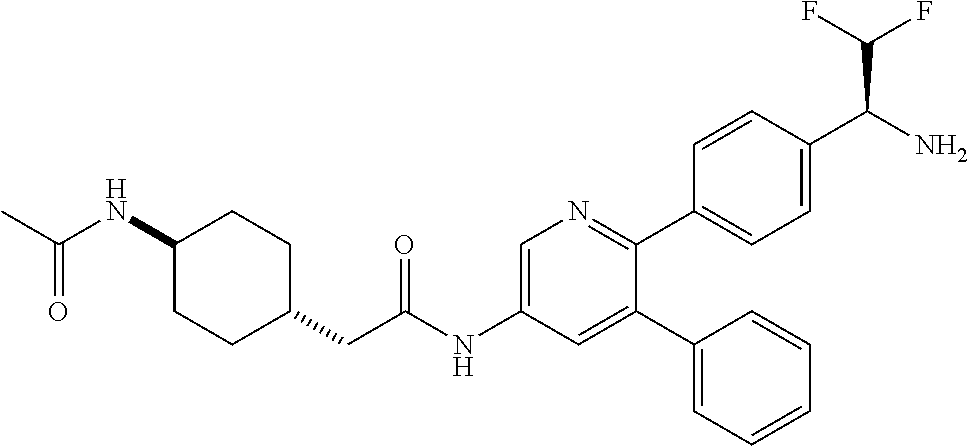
C1(NC(C)=O)CCC(CC(NC2=CN=C(C3=CC=C(C(N)C(F)F)C=C3)C(C3=CC=CC=C3)=C2)=O)CC1
